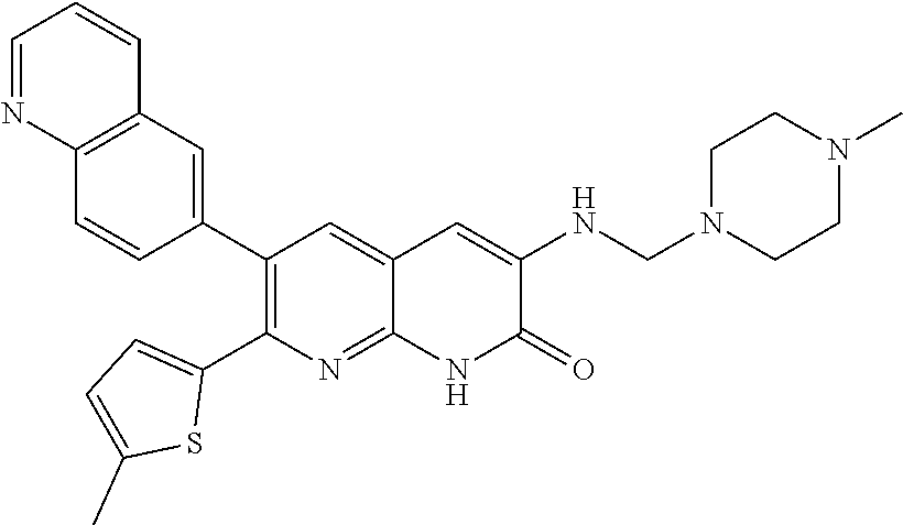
C12=C(C=C(C3=C(C4=CC=C(C)S4)N=C4C(=C3)C=C(NCN3CCN(C)CC3)C(=O)N4)C=C1)C=CC=N2
